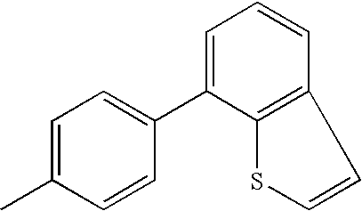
C1=C(C2=CC=C(C)C=C2)C2=C(C=C1)C=CS2
